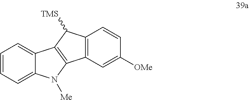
C1=CC=C2C(=C1)C1=C(N2[Me])C2=C(C1[TMS])C=CC([OMe])=C2
